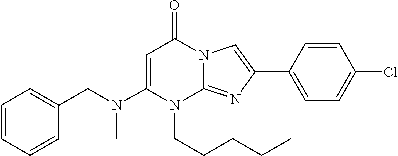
N1(CCCCC)C2=NC(C3=CC=C(Cl)C=C3)=CN2C(=O)C=C1N(CC1=CC=CC=C1)C
